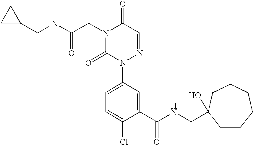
N1(CC(=O)NCC2CC2)C(=O)N(C2=CC=C(Cl)C(C(NCC3(O)CCCCCC3)=O)=C2)N=CC1=O
